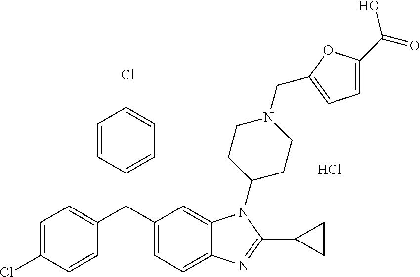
C1=CC(C(C2=CC=C3C(=C2)N(C2CCN(CC4=CC=C(C(=O)O)O4)CC2)C(C2CC2)=N3)C2=CC=C(Cl)C=C2)=CC=C1Cl.Cl
